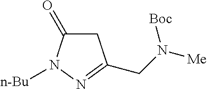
C1C(=O)N([n-Bu])N=C1CN([Me])[Boc]
